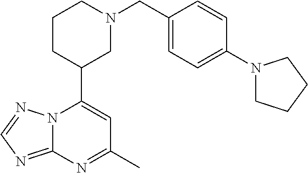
N12C(=NC=N1)N=C(C)C=C2C1CN(CC2=CC=C(N3CCCC3)C=C2)CCC1
